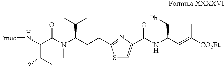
S1C=C(C(NC(C=C([CO2Et])C)C[Ph])=O)N=C1CCC(N(C)C(C(N[Fmoc])C(CC)C)=O)C(C)C
